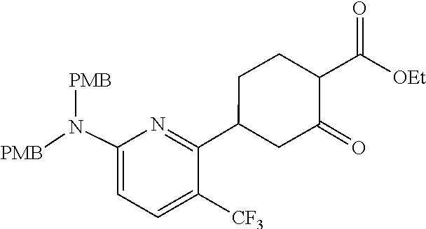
N(C1=CC=C([CF3])C(C2CCC(C(=O)[OEt])C(=O)C2)=N1)([PMB])[PMB]
